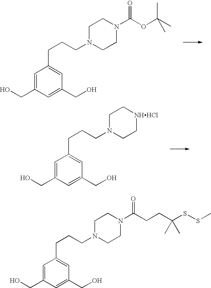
C1=C(CO)C=C(CO)C=C1CCCN1CCN(C(OC(C)(C)C)=O)CC1.C1=C(CO)C=C(CO)C=C1CCCN1CC[NHHCl]CC1.C1=C(CO)C=C(CO)C=C1CCCN1CCN(C(CCC(SSC)(C)C)=O)CC1
